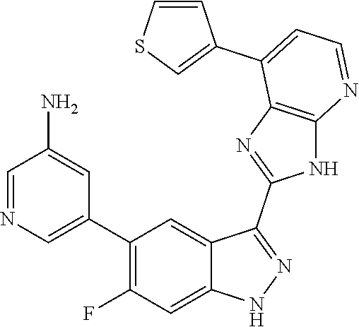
C1=NC=C(C2=C(F)C=C3C(=C2)C(C2=NC4=C(N2)N=CC=C4C2=CSC=C2)=NN3)C=C1N
